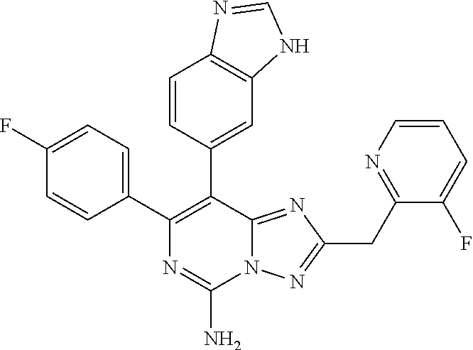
C1(C2=C(C3=CC4=C(C=C3)N=CN4)C3=NC(CC4=NC=CC=C4F)=NN3C(N)=N2)=CC=C(F)C=C1
